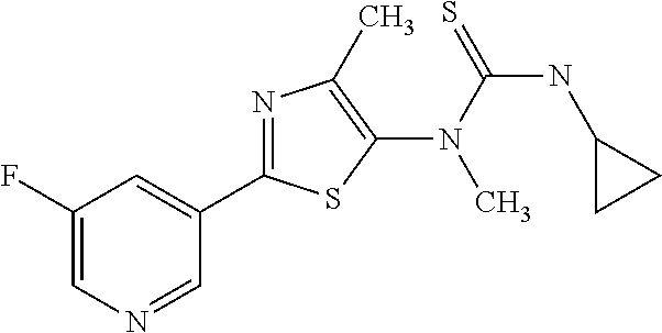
N(C(=S)NC1CC1)(C1=C(C)N=C(C2=CC(F)=CN=C2)S1)C
